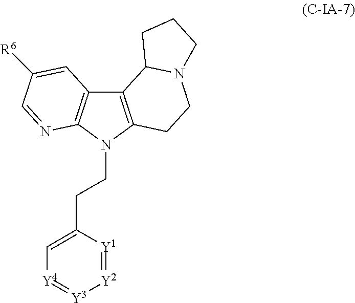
C12=C(N(CCC3=C[Y4]=[Y3][Y2]=[Y1]3)C3=C1C=C([R6])C=N3)CCN1C2CCC1
